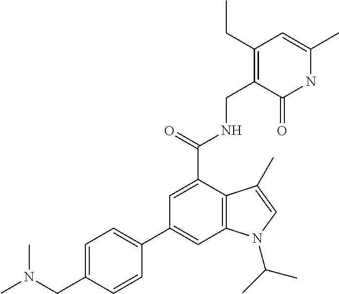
N1C(C)=CC(CC)=C(CNC(C2=CC(C3=CC=C(CN(C)C)C=C3)=CC3=C2C(C)=CN3C(C)C)=O)C1=O
